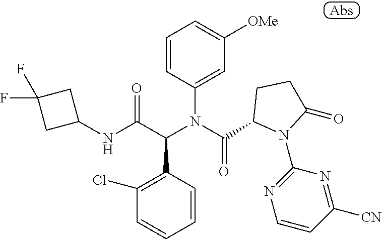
C1=CC(N(C(C2N(C3=NC=CC([CN])=N3)C(=O)CC2)=O)C(C(NC2CC(F)(F)C2)=O)C2=C(Cl)C=CC=C2)=CC([OMe])=C1
